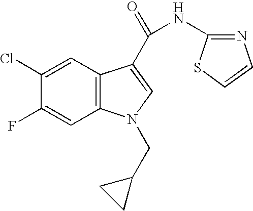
C1(Cl)=CC2=C(C=C1F)N(CC1CC1)C=C2C(=O)NC1=NC=CS1
